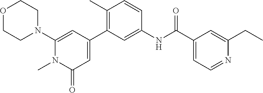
O1CCN(C2=CC(C3=C(C)C=CC(NC(C4=CC=NC(CC)=C4)=O)=C3)=CC(=O)N2C)CC1
